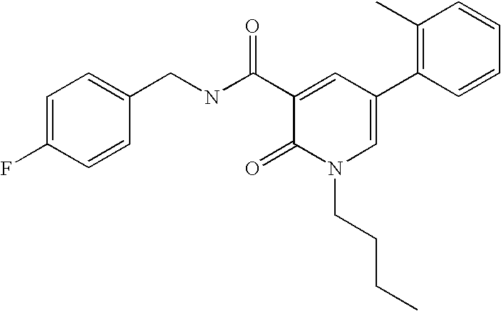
C1(CNC(C2=CC(C3=C(C)C=CC=C3)=CN(CCCC)C2=O)=O)=CC=C(F)C=C1
